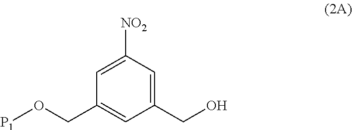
C1(CO)=CC([NO2])=CC(CO[P1])=C1
